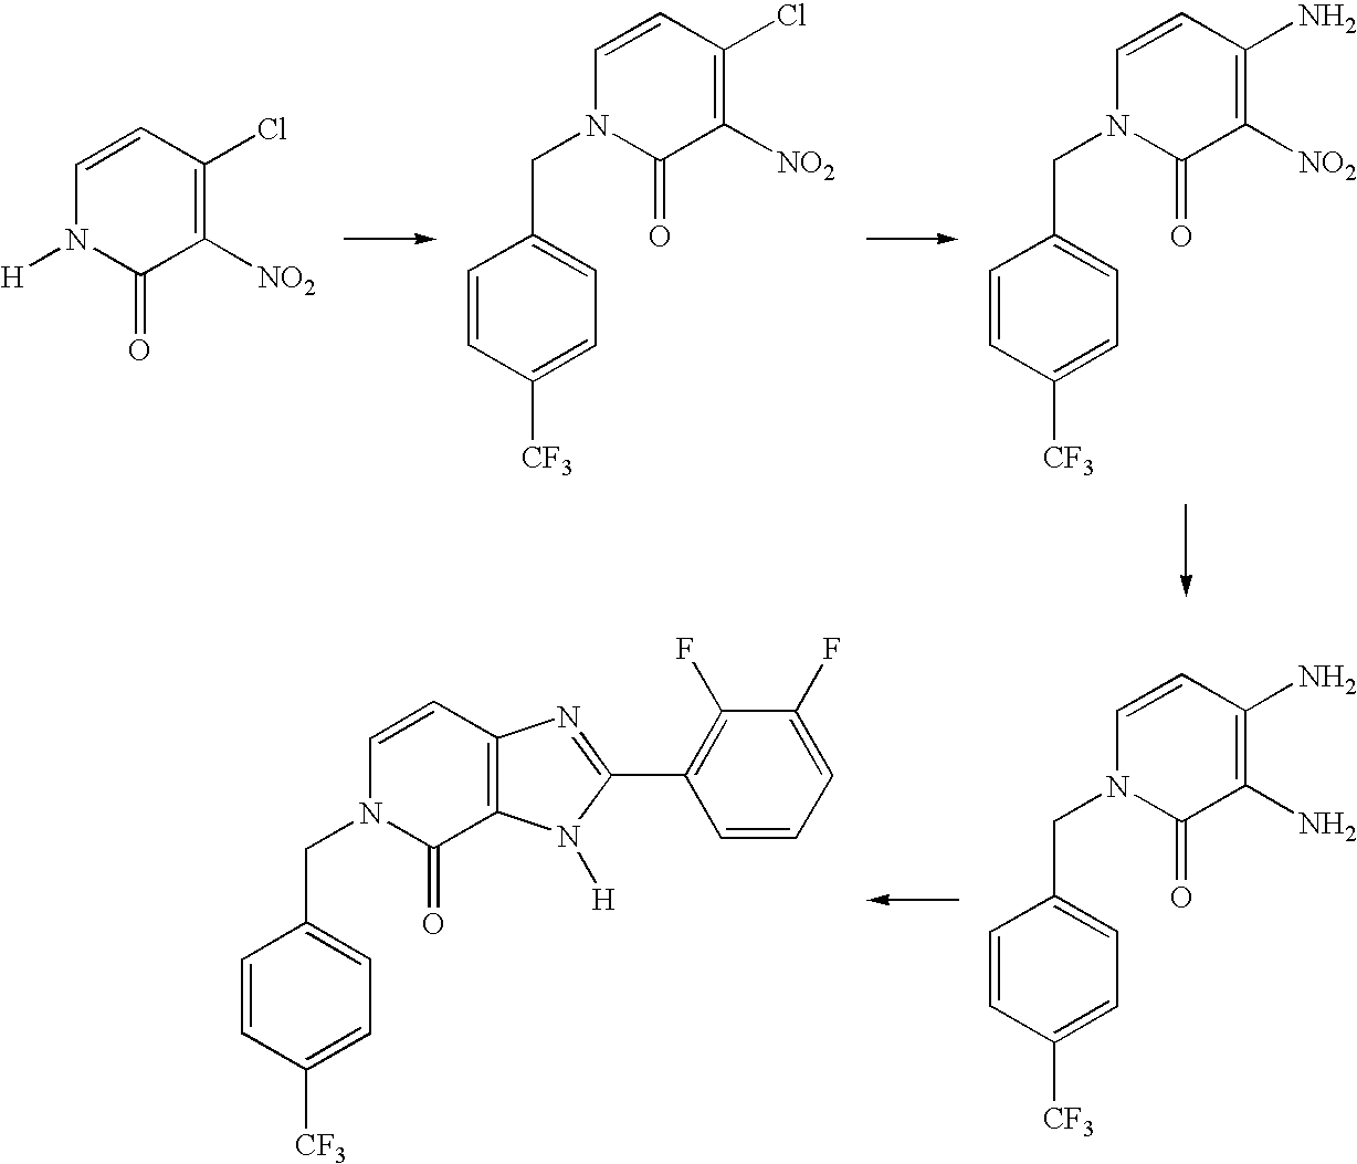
C1=CN([H])C(=O)C([NO2])=C1Cl.C1=CN(CC2=CC=C([CF3])C=C2)C(=O)C([NO2])=C1Cl.C1=CN(CC2=CC=C([CF3])C=C2)C(=O)C([NO2])=C1N.C1=CN(CC2=CC=C([CF3])C=C2)C(=O)C(N)=C1N.C1=CN(CC2=CC=C([CF3])C=C2)C(=O)C2=C1N=C(C1=C(F)C(F)=CC=C1)N2[H]
